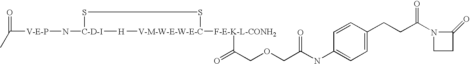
[C-D-I](SS[V-M-W-E-W-E-C]([F-E-K-L-CONH2]C(COCC(NC1=CC=C(CCC(N2C(=O)CC2)=O)C=C1)=O)=O)C)(N[V-E-P]C(=O)C)[H]
